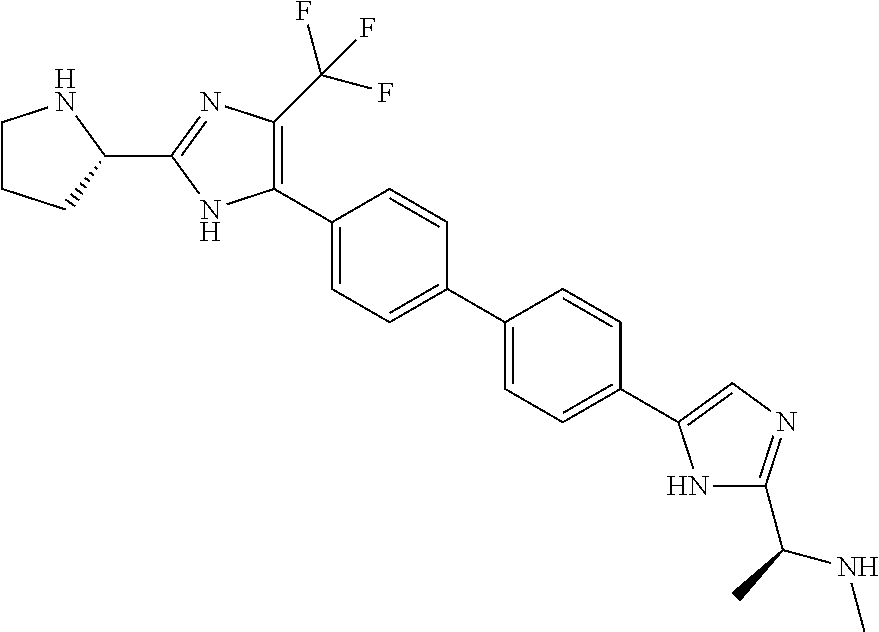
C1CCC(C2=NC(C(F)(F)F)=C(C3=CC=C(C4=CC=C(C5=CN=C(C(NC)C)N5)C=C4)C=C3)N2)N1
